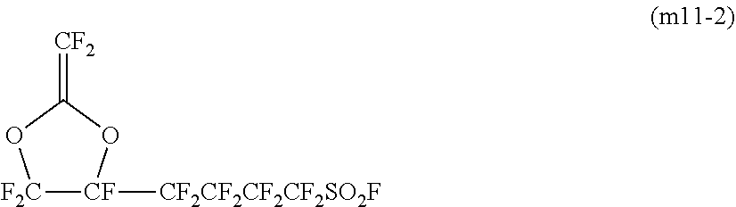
[F2C]1[CF]([CF2CF2CF2CF2SO2F])OC(=[CF2])O1
